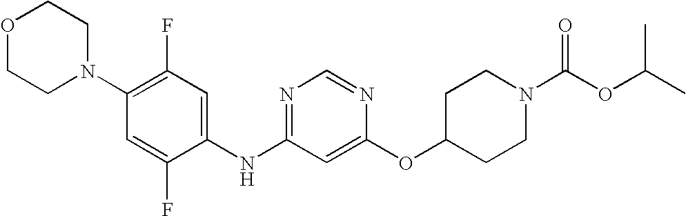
C1(N2CCOCC2)=C(F)C=C(NC2=NC=NC(OC3CCN(C(OC(C)C)=O)CC3)=C2)C(F)=C1
